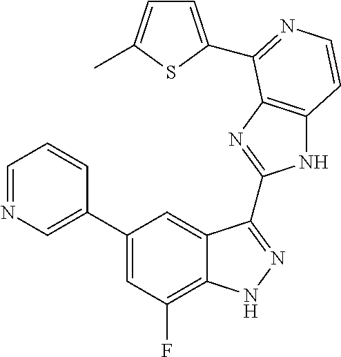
C1=C(C2=CC(F)=C3C(=C2)C(C2=NC4=C(N2)C=CN=C4C2=CC=C(C)S2)=NN3)C=CC=N1
